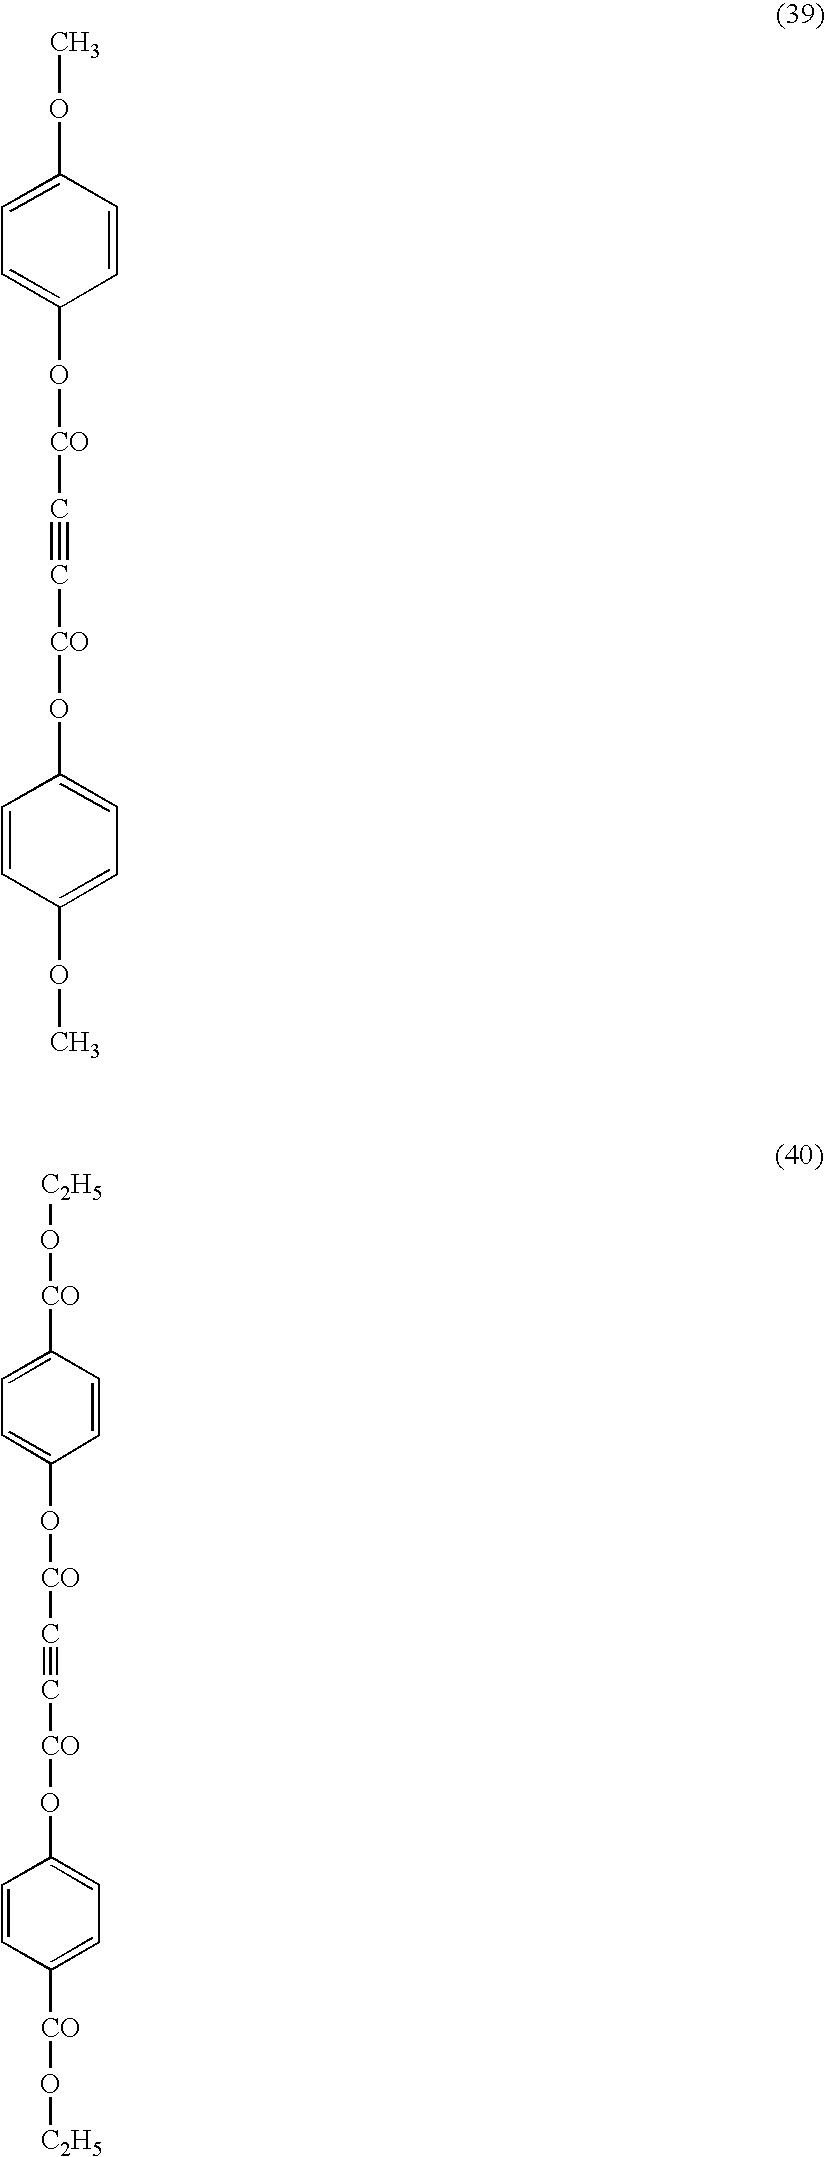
C([CO]OC1=CC=C(OC)C=C1)#C[CO]OC1=CC=C(OC)C=C1.C([CO]OC1=CC=C([CO]O[C2H5])C=C1)#C[CO]OC1=CC=C([CO]O[C2H5])C=C1
